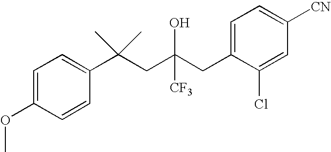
C1=CC(C(CC(CC2=CC=C([CN])C=C2Cl)([CF3])O)(C)C)=CC=C1OC
